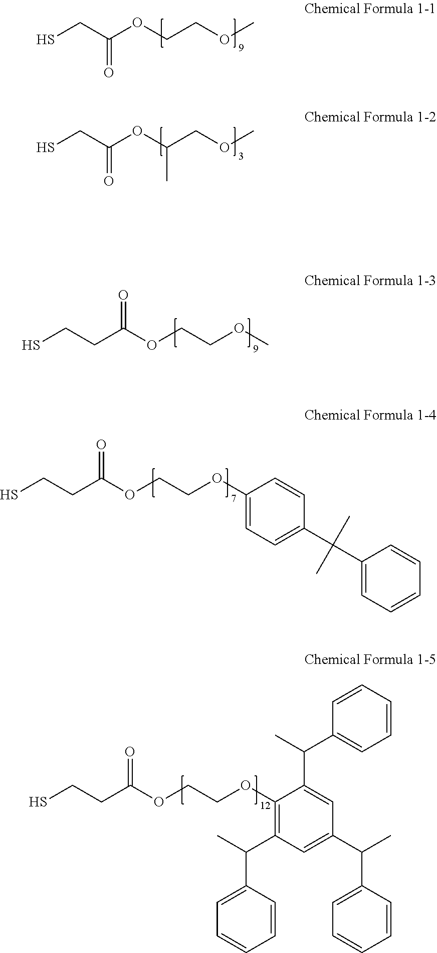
SCC(OCCOC)=O.SCC(OC(COC)C)=O.C(CC(OCCOC1=CC=C(C(C2=CC=CC=C2)(C)C)C=C1)=O)S.C(CC(OCCOC)=O)S.C(CC(OCCOC1=C(C(C)C2=CC=CC=C2)C=C(C(C)C2=CC=CC=C2)C=C1C(C)C1=CC=CC=C1)=O)S
